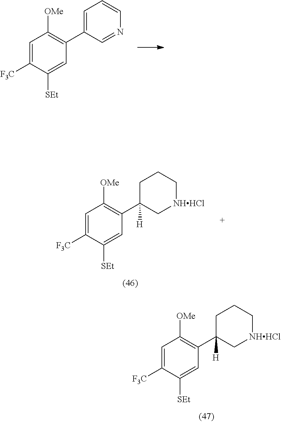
C1=C([F3C])C([SEt])=CC(C2([H])C[NHHCl]CCC2)=C1[OMe].C1=C([F3C])C([SEt])=CC(C2=CC=CN=C2)=C1[OMe].C1=C([F3C])C([SEt])=CC(C2([H])C[NHHCl]CCC2)=C1[OMe]
